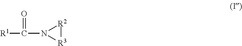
[R3]1[R2]N1C([R1])=O
